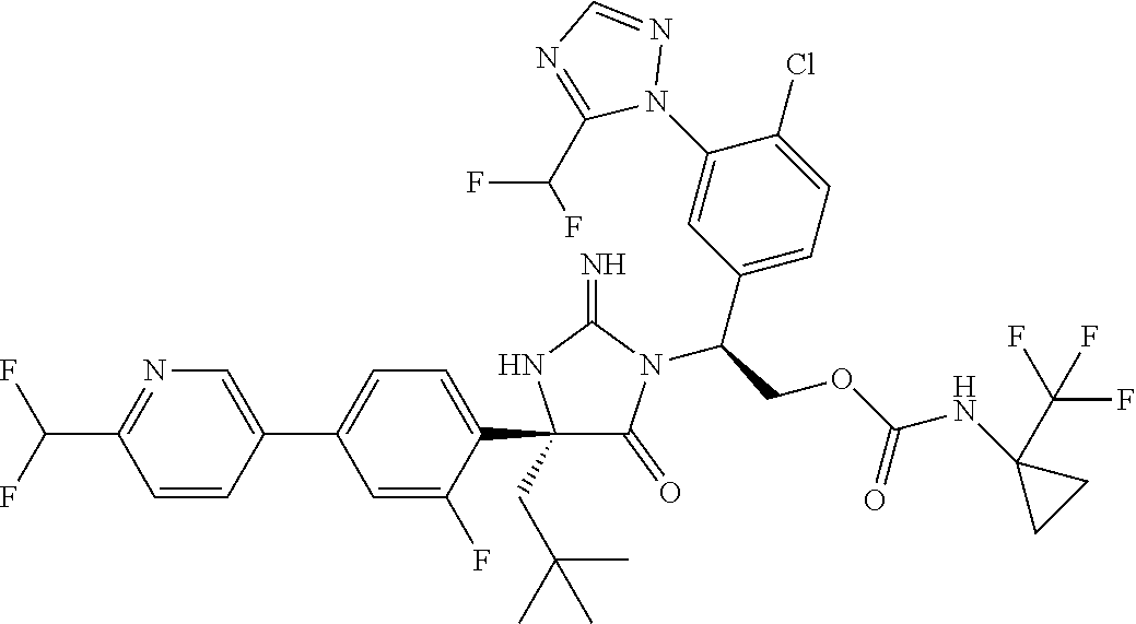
C1(C2=CC=C(C3=CN=C(C(F)F)C=C3)C=C2F)(CC(C)(C)C)C(=O)N(C(COC(NC2(C(F)(F)F)CC2)=O)C2=CC=C(Cl)C(N3N=CN=C3C(F)F)=C2)C(=N)N1
